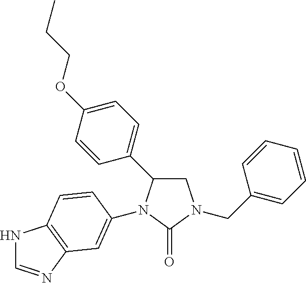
C1(C2CN(CC3=CC=CC=C3)C(=O)N2C2=CC3=C(NC=N3)C=C2)=CC=C(OCCC)C=C1
